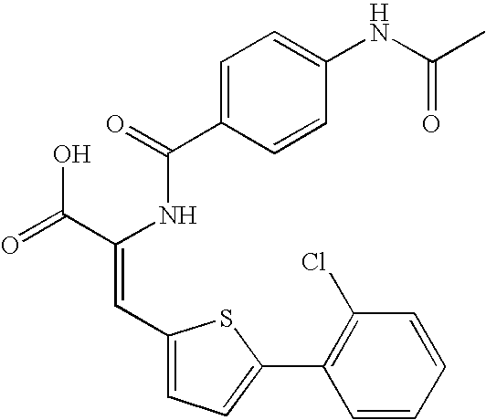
C1=C(C(=O)NC(C(=O)O)=CC2=CC=C(C3=C(Cl)C=CC=C3)S2)C=CC(NC(C)=O)=C1
